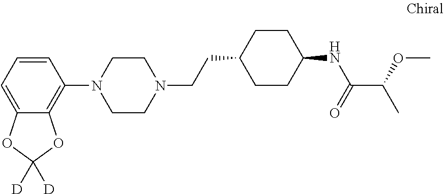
C1=CC=C2C(=C1N1CCN(CCC3CCC(NC(=O)C(OC)C)CC3)CC1)OC([D])([D])O2
